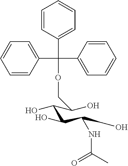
C1=CC=C(C(C2=CC=CC=C2)(C2=CC=CC=C2)OCC(C(C(C(CO)NC(=O)C)O)O)O)C=C1
